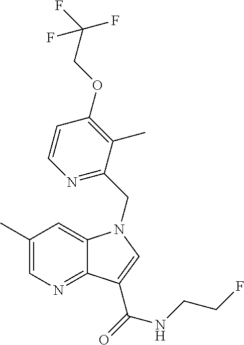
C1(C)=CN=C2C(=C1)N(CC1=NC=CC(OCC(F)(F)F)=C1C)C=C2C(=O)NCCF
